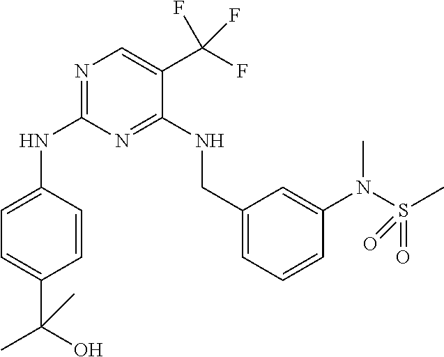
C1=C(NC2=NC=C(C(F)(F)F)C(NCC3=CC=CC(N(C)S(=O)(C)=O)=C3)=N2)C=CC(C(O)(C)C)=C1
